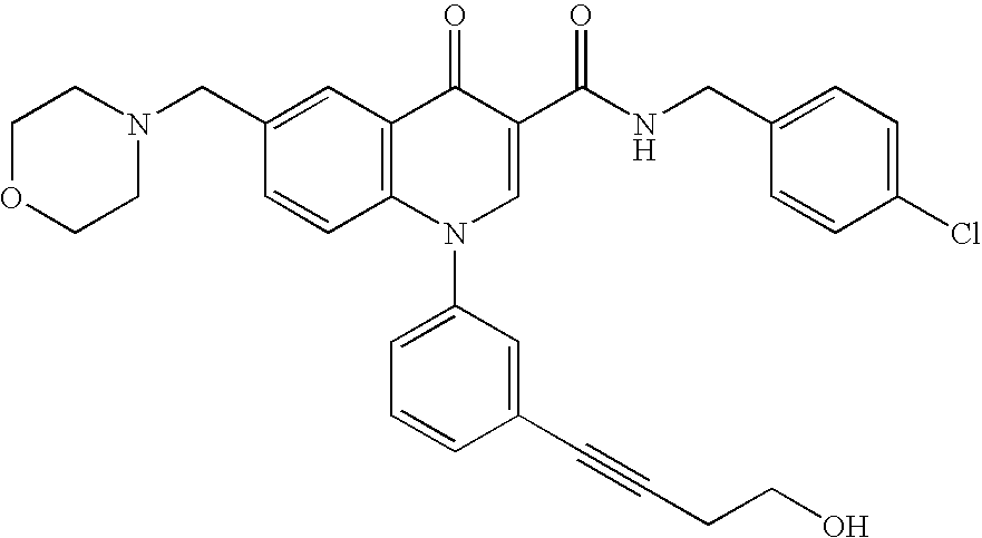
C1=CC2=C(C=C1CN1CCOCC1)C(=O)C(C(NCC1=CC=C(Cl)C=C1)=O)=CN2C1=CC=CC(C#CCCO)=C1
